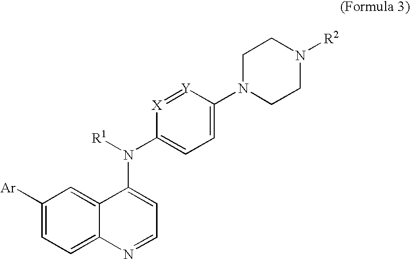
C1([Ar])=CC=C2C(=C1)C(N(C1=CC=C(N3CCN([R2])CC3)[Y]=[X]1)[R1])=CC=N2
